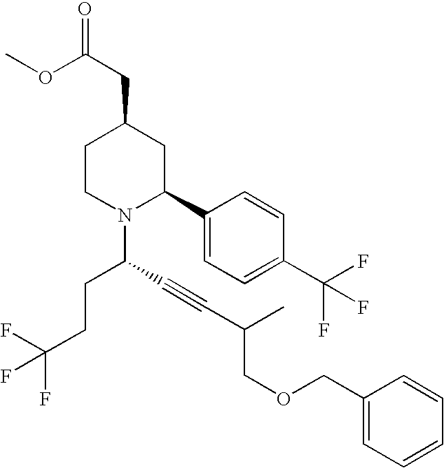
C1(C2CC(CC(OC)=O)CCN2C(CCC(F)(F)F)C#CC(C)COCC2=CC=CC=C2)=CC=C(C(F)(F)F)C=C1
